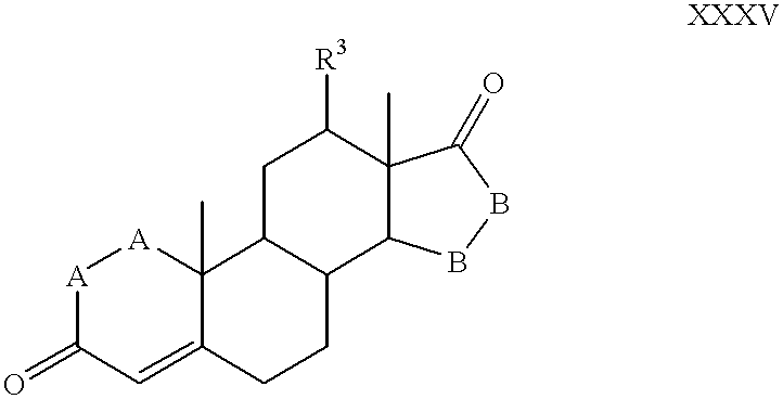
[A]1C(=O)C=C2C(C)([A]1)C1C(CC2)C2C(C)(C([R3])C1)C(=O)BB2
